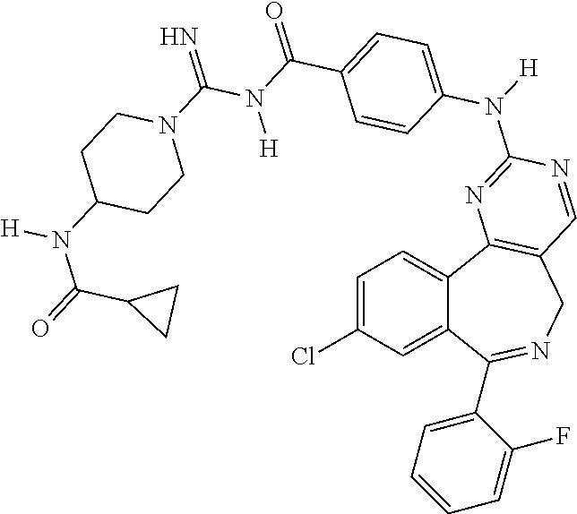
C1=C(Cl)C=C2C(=C1)C1=C(CN=C2C2=CC=CC=C2F)C=NC(N([H])C2=CC=C(C(N(C(N3CCC(N(C(=O)C4CC4)[H])CC3)=N)[H])=O)C=C2)=N1
